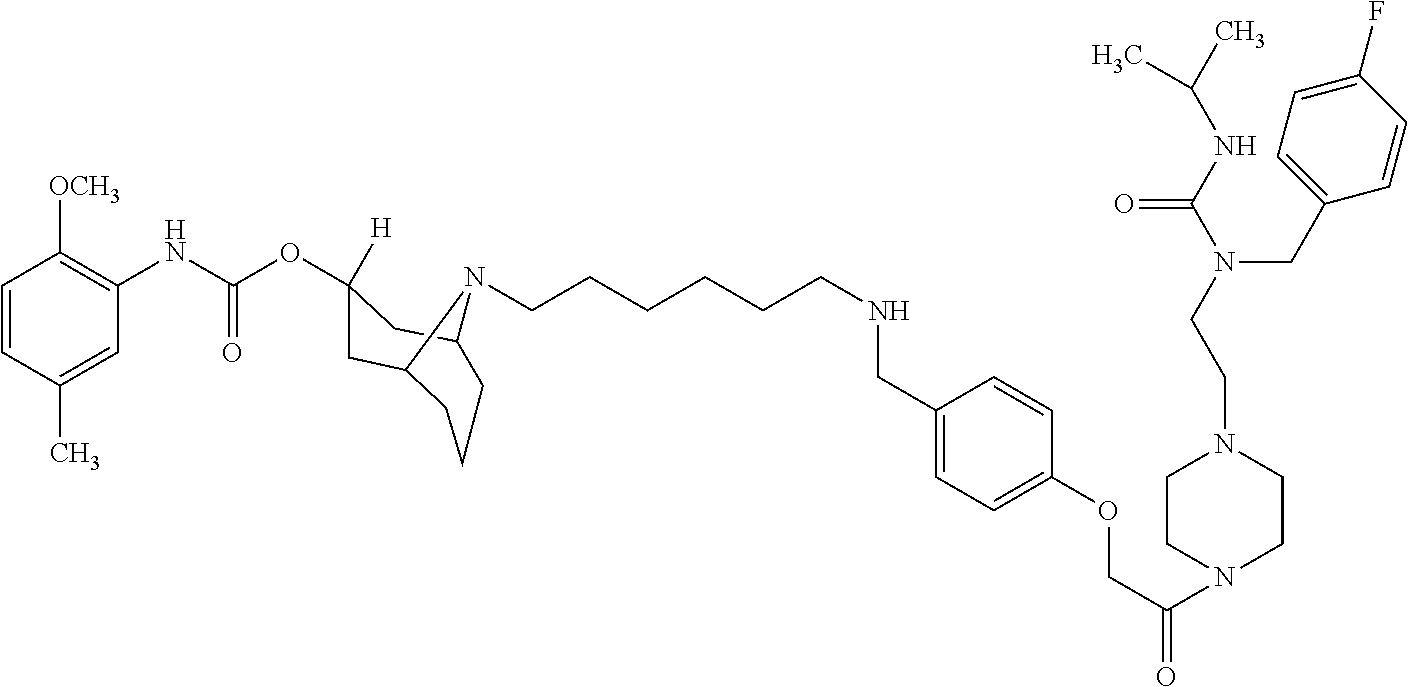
C1=CC(C)=CC(NC(OC2([H])CC3CCCC(C2)N3CCCCCCNCC2=CC=C(OCC(N3CCN(CCN(C(NC(C)C)=O)CC4=CC=C(F)C=C4)CC3)=O)C=C2)=O)=C1[OCH3]
